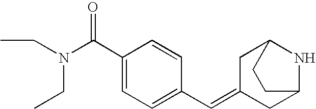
C1(C(N(CC)CC)=O)=CC=C(C=C2CC3NC(C2)CC3)C=C1
